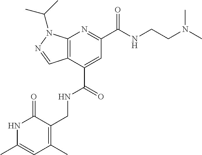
C12=C(C(C(=O)NCC3=C(C)C=C(C)NC3=O)=CC(C(NCCN(C)C)=O)=N1)C=NN2C(C)C
